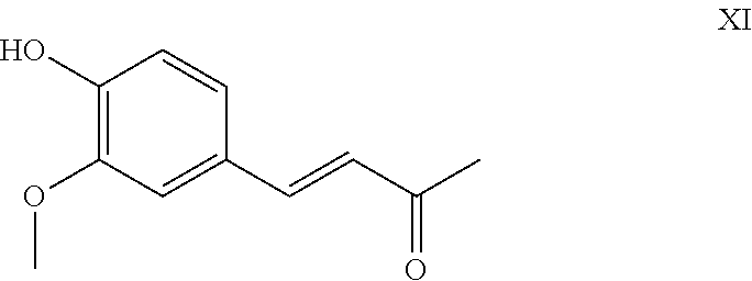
C1(O)=C(OC)C=C(C=CC(C)=O)C=C1
